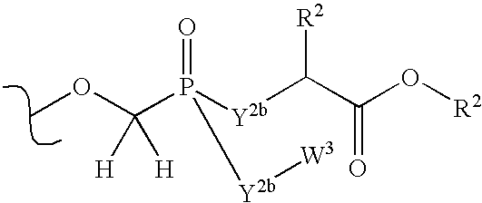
COC(P([Y2b]C(C(O[R2])=O)[R2])(=O)[Y2b][W3])([H])[H]
